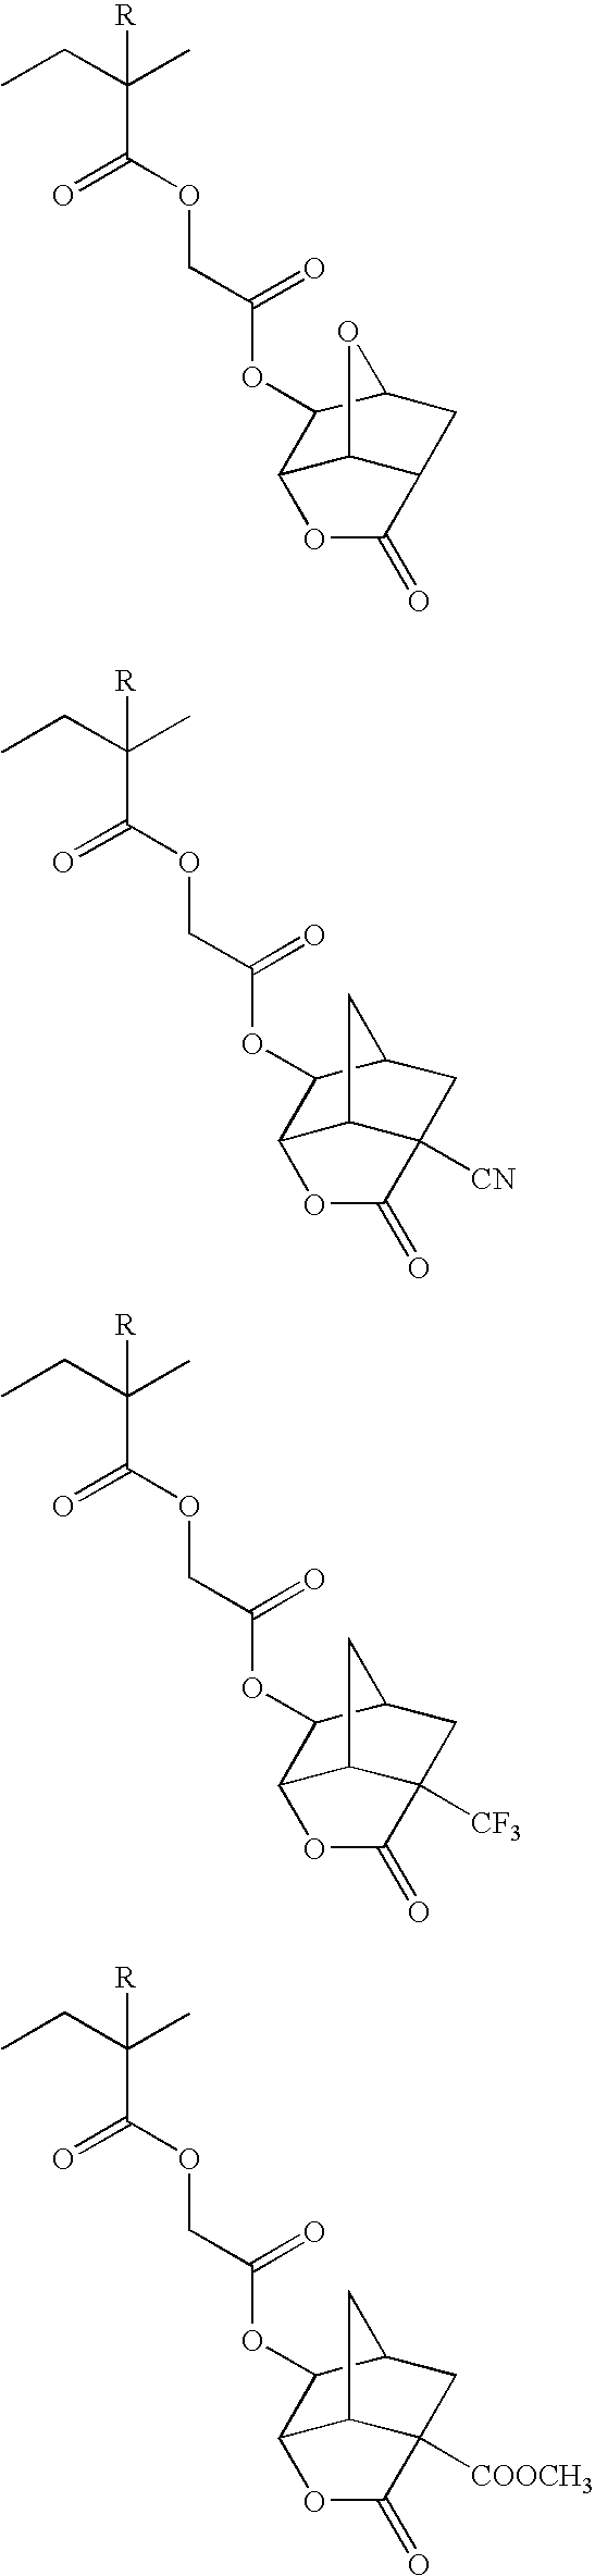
[R]C(C)(CC)C(OCC(OC1C2C3C(CC1O3)C(=O)O2)=O)=O.[R]C(C)(CC)C(OCC(OC1C2C3C([CN])(CC1C3)C(=O)O2)=O)=O.[R]C(C)(CC)C(OCC(OC1C2C3C([CF3])(CC1C3)C(=O)O2)=O)=O.[R]C(C)(CC)C(OCC(OC1C2C3C([COOCH3])(CC1C3)C(=O)O2)=O)=O
